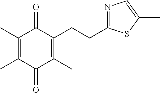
C1(C)=C(C)C(=O)C(C)=C(CCC2=NC=C(C)S2)C1=O
